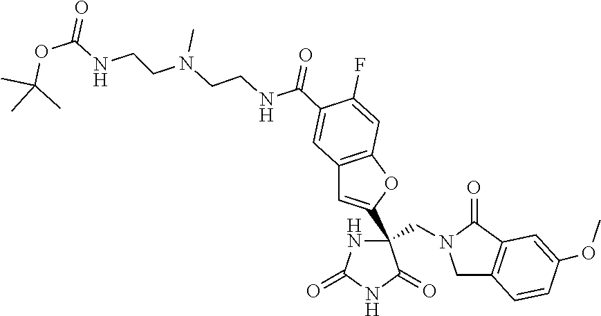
C(C1(C2=CC3=C(O2)C=C(F)C(C(NCCN(CCNC(OC(C)(C)C)=O)C)=O)=C3)NC(=O)NC1=O)N1CC2=C(C1=O)C=C(OC)C=C2
